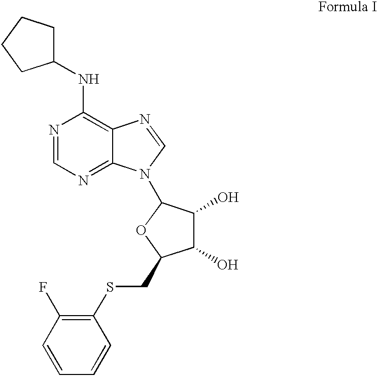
N1=CN=C2C(=C1NC1CCCC1)N=CN2C1OC(CSC2=C(F)C=CC=C2)C(O)C1O
